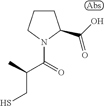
C1CCN(C(=O)C(C)CS)C1C(=O)O
